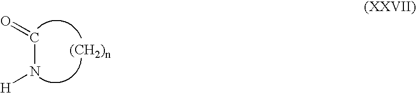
C(N[H])=O
